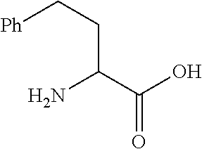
[Ph]CCC(C(O)=O)N
